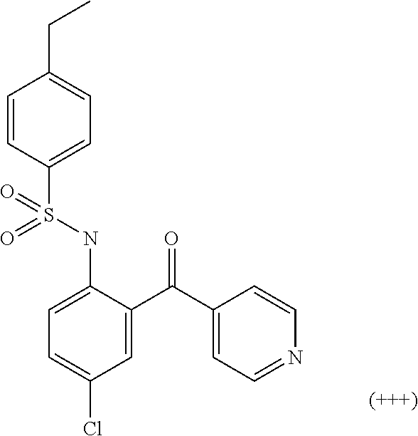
C1=C(NS(C2=CC=C(CC)C=C2)(=O)=O)C(C(C2=CC=NC=C2)=O)=CC(Cl)=C1
